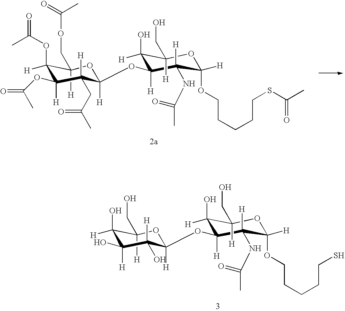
C1(CO)([H])C(O)([H])C(O)([H])C(O)([H])C([H])(OC2([H])C(O)([H])C(CO)([H])OC(OCCCCCS)([H])C2(NC(C)=O)[H])O1.C1(COC(=O)C)([H])C(OC(C)=O)([H])C(OC(C)=O)([H])C(CC(=O)C)([H])C([H])(OC2([H])C(O)([H])C(CO)([H])OC(OCCCCCSC(=O)C)([H])C2(NC(C)=O)[H])O1
